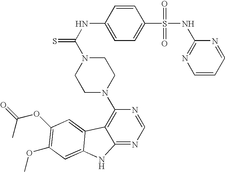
C1=C(S(=O)(=O)NC2=NC=CC=N2)C=CC(NC(=S)N2CCN(C3=C4C(=NC=N3)NC3=CC(OC)=C(OC(=O)C)C=C43)CC2)=C1
